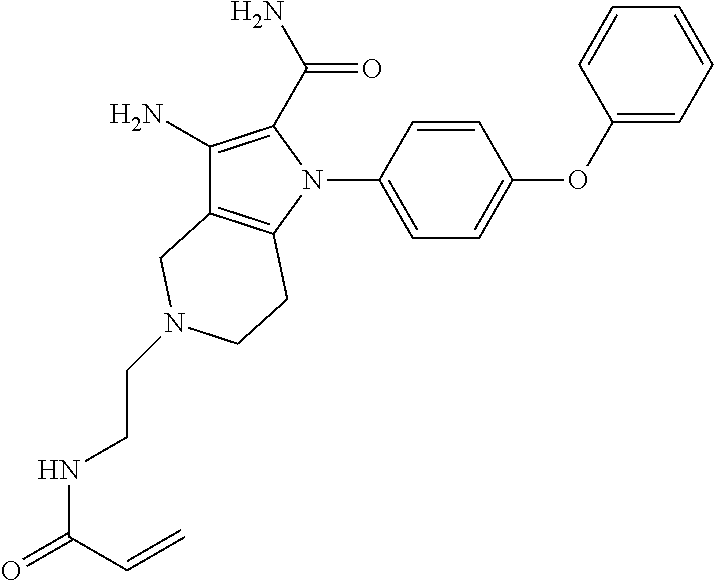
C1(OC2=CC=C(N3C(C(N)=O)=C(N)C4=C3CCN(CCNC(=O)C=C)C4)C=C2)=CC=CC=C1
